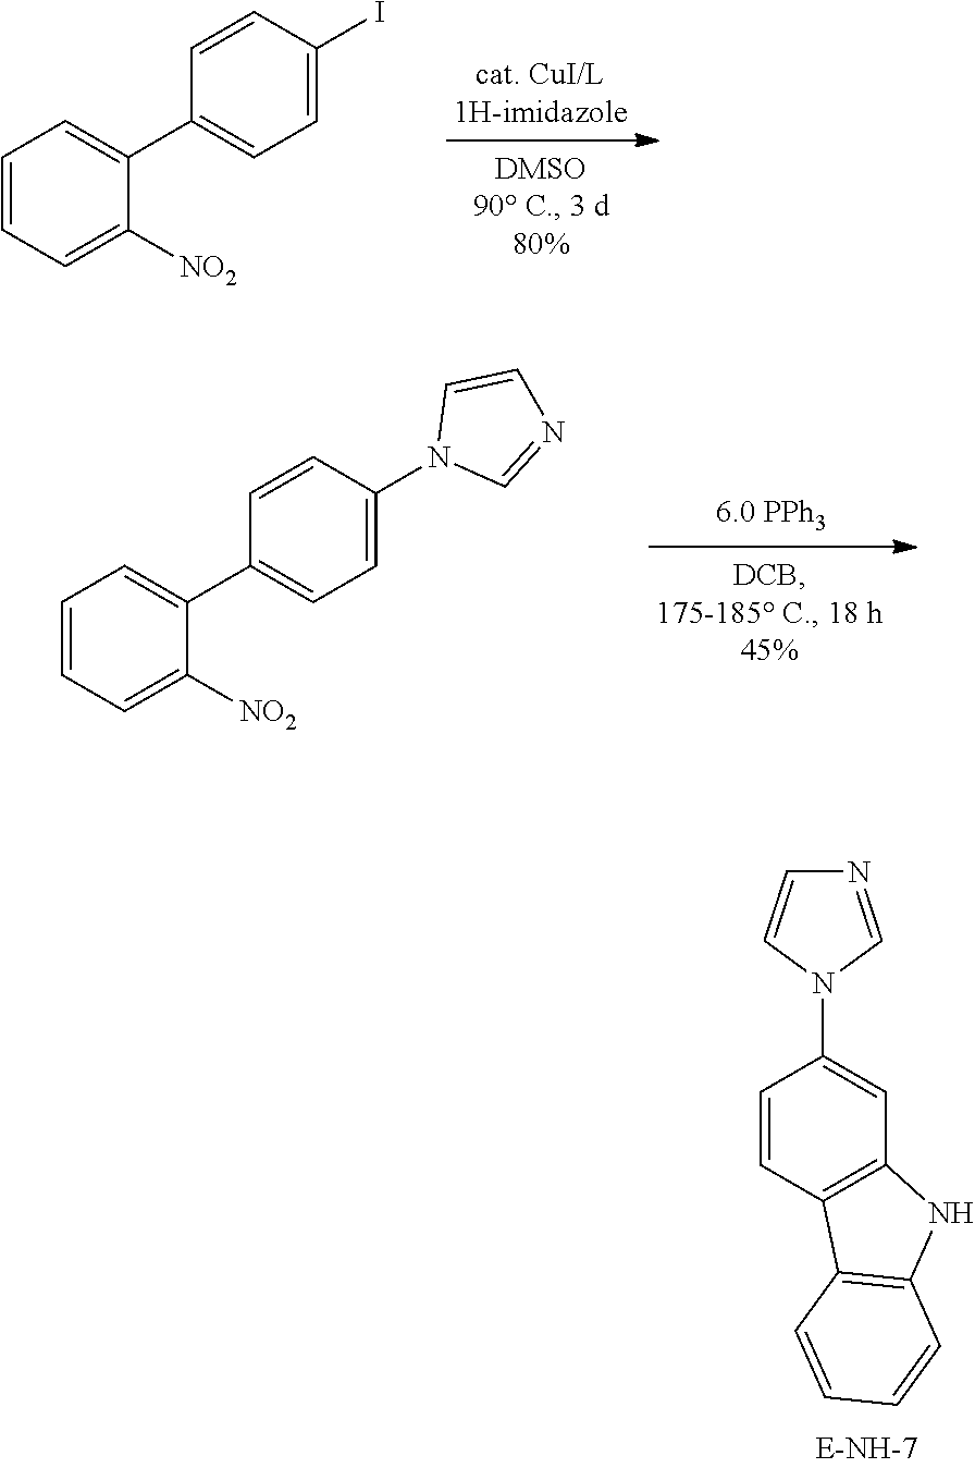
C1=CC2=C(C=C1N1C=NC=C1)NC1=C2C=CC=C1.C1=CC=C([NO2])C(C2=CC=C(I)C=C2)=C1.C1=CC=C([NO2])C(C2=CC=C(N3C=NC=C3)C=C2)=C1
